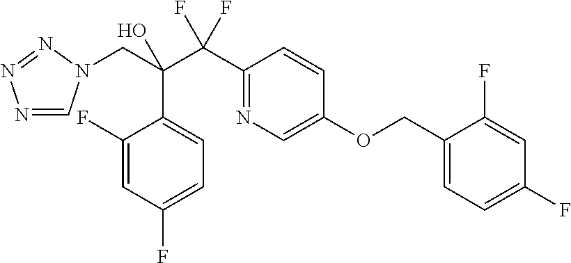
N1=CN(CC(C(C2=NC=C(OCC3=CC=C(F)C=C3F)C=C2)(F)F)(O)C2=CC=C(F)C=C2F)N=N1
